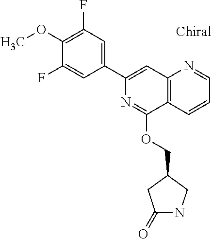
C12=C(C=C(C3=CC(F)=C(OC)C(F)=C3)N=C1OCC1CC(=O)NC1)N=CC=C2
